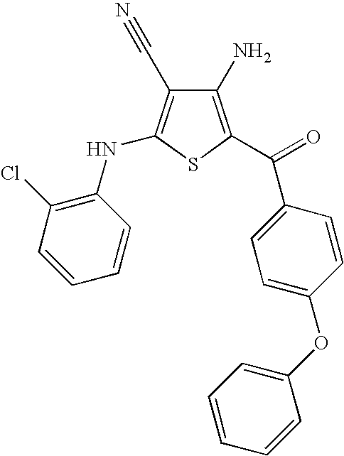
C1(N)=C(C(=O)C2=CC=C(OC3=CC=CC=C3)C=C2)SC(NC2=C(Cl)C=CC=C2)=C1C#N
